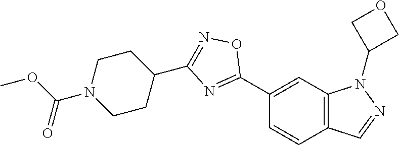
C1(C2=NC(C3CCN(C(OC)=O)CC3)=NO2)=CC2=C(C=C1)C=NN2C1COC1
